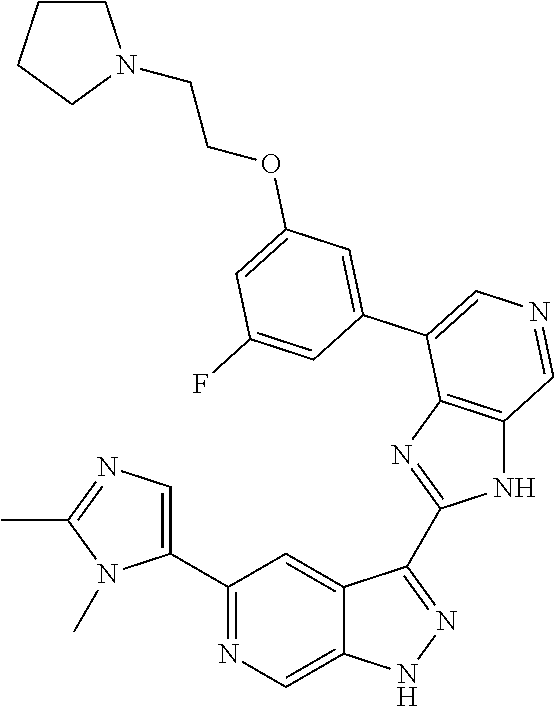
C1(C2=CN=C(C)N2C)=NC=C2C(=C1)C(C1=NC3=C(N1)C=NC=C3C1=CC(OCCN3CCCC3)=CC(F)=C1)=NN2
